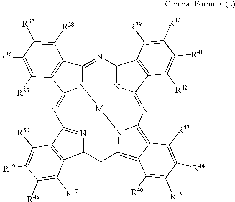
C12=C(C3N=C1N=C1C4=C(C5=NC6=NC(=NC7=C8C(=C(N7[M]N15)C3)C([R46])=C([R45])C([R44])=C8[R43])C1=C6C([R39])=C([R40])C([R41])=C1[R42])C([R38])=C([R37])C([R36])=C4[R35])C([R47])=C([R48])C([R49])=C2[R50]
